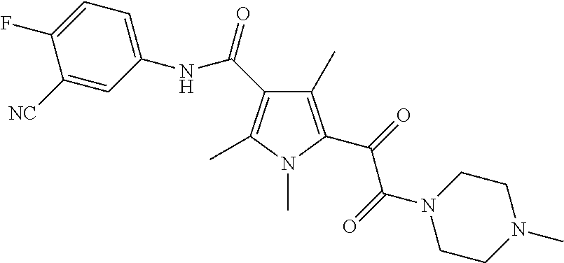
C1(C)=C(C(=O)C(=O)N2CCN(C)CC2)N(C)C(C)=C1C(=O)NC1=CC=C(F)C([NC])=C1
